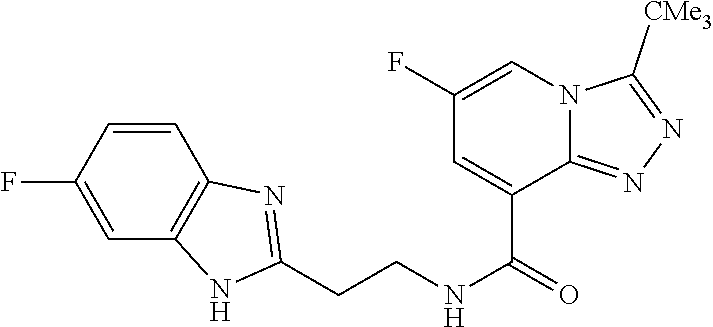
C1=CC(F)=CC2=C1N=C(CCNC(=O)C1=CC(F)=CN3C1=NN=C3[CMe3])N2
